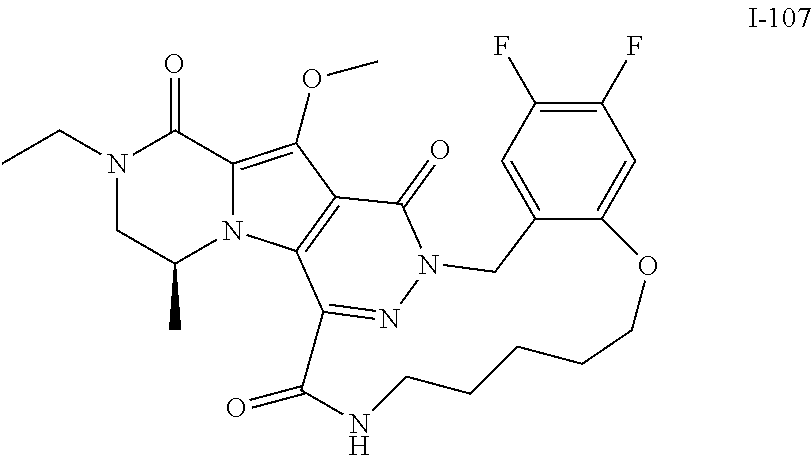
N1(CC)CC(C)N2C(=C(OC)C3=C2C2=NN(C3=O)CC3=CC(F)=C(F)C=C3OCCCCCNC2=O)C1=O
